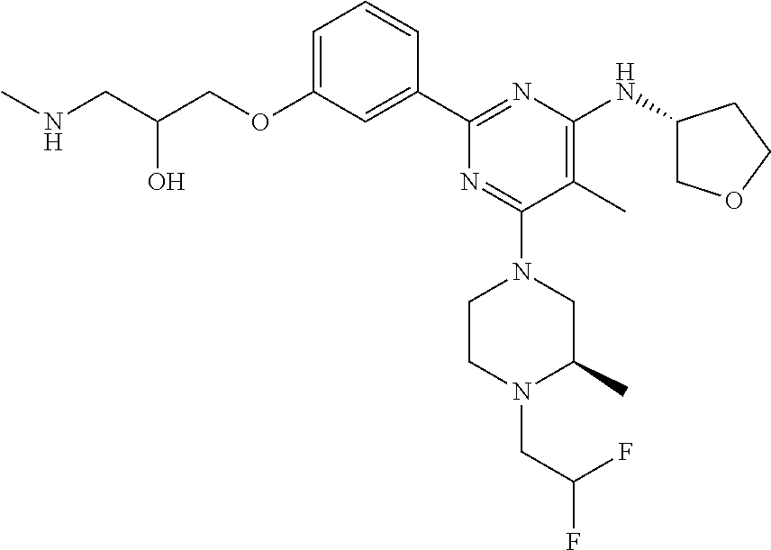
C1=C(OCC(CNC)O)C=C(C2=NC(NC3COCC3)=C(C)C(N3CCN(CC(F)F)C(C)C3)=N2)C=C1
